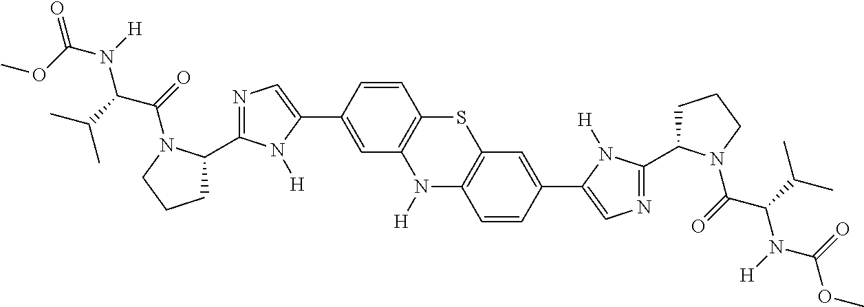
C1=CC(C2=CN=C(C3CCCN3C(C(N(C(=O)OC)[H])C(C)C)=O)N2[H])=CC2=C1SC1=C(N2[H])C=CC(C2=CN=C(C3CCCN3C(C(N(C(OC)=O)[H])C(C)C)=O)N2[H])=C1
